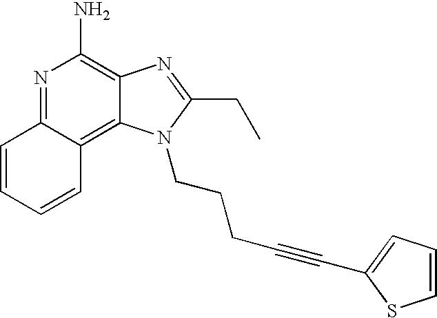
N1=C2C(=C3C(=C1N)N=C(CC)N3CCCC#CC1=CC=CS1)C=CC=C2
